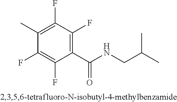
C1(F)=C(C)C(F)=C(F)C(C(=O)NCC(C)C)=C1F
